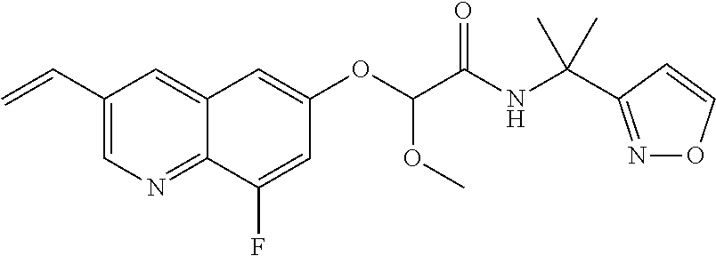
C1(C=C)=CN=C2C(=C1)C=C(OC(OC)C(NC(C)(C)C1=NOC=C1)=O)C=C2F
